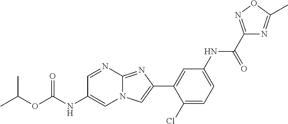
C1=NC2=NC(C3=CC(NC(C4=NOC(C)=N4)=O)=CC=C3Cl)=CN2C=C1NC(=O)OC(C)C
